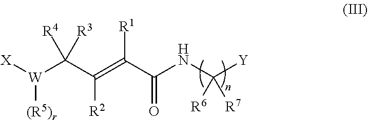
[W](C(C(=C(C(NC([Y])([R6])[R7])=O)[R1])[R2])([R4])[R3])([X])[(R5)r]
